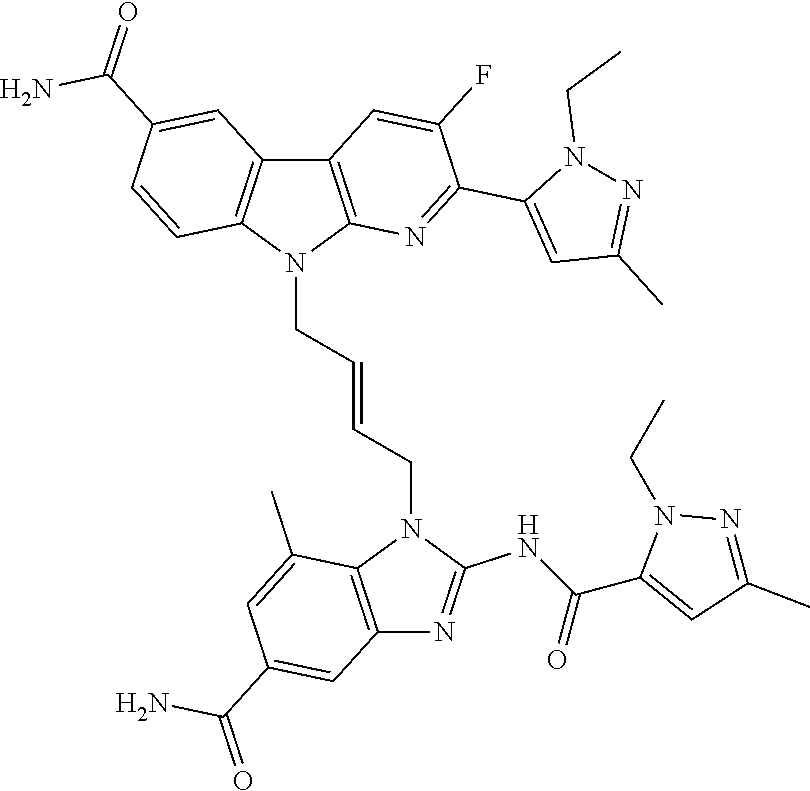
N1(CC)N=C(C)C=C1C(NC1=NC2=C(N1CC=CCN1C3=C(C=C(C(N)=O)C=C3)C3=C1N=C(C1=CC(C)=NN1CC)C(F)=C3)C(C)=CC(C(N)=O)=C2)=O
